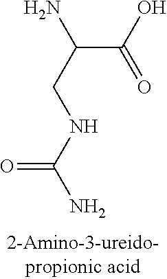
C(C(C(O)=O)N)NC(N)=O
